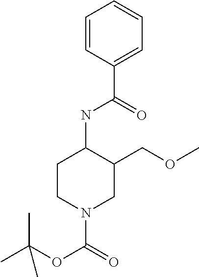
C1CN(C(=O)OC(C)(C)C)CC(COC)C1NC(C1=CC=CC=C1)=O
